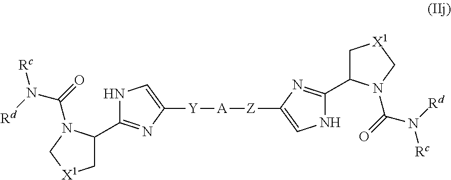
N1C=C([Y][A][Z]C2=CNC(C3C[X1]CN3C(=O)N([Rd])[Rc])=N2)N=C1C1C[X1]CN1C(=O)N([Rd])[Rc]
